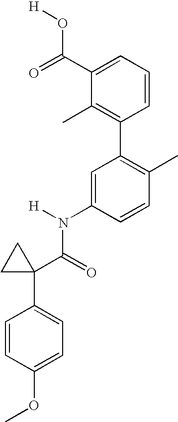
C1=C(C(=O)O[H])C(C)=C(C2=C(C)C=CC(N(C(=O)C3(C4=CC=C(OC)C=C4)CC3)[H])=C2)C=C1
